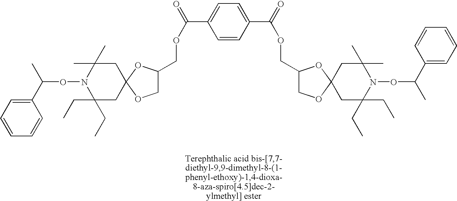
C1(C(C)ON2C(CC)(CC)CC3(CC2(C)C)OCC(COC(=O)C2=CC=C(C(=O)OCC4COC5(O4)CC(CC)(CC)N(OC(C)C4=CC=CC=C4)C(C)(C)C5)C=C2)O3)=CC=CC=C1
